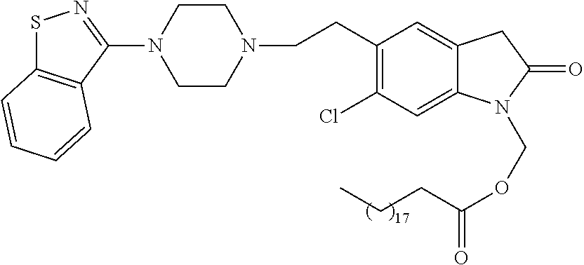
C1CN(CCC2=C(Cl)C=C3C(=C2)CC(=O)N3COC(=O)CCC)CCN1C1=NSC2=C1C=CC=C2
